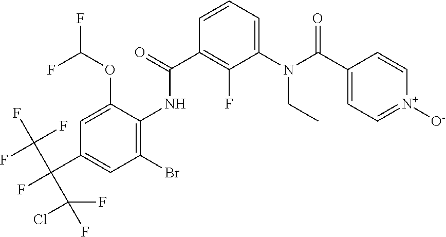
C1=C(OC(F)F)C(NC(C2=C(F)C(N(CC)C(=O)C3=CC=[N+]([O-])C=C3)=CC=C2)=O)=C(Br)C=C1C(F)(C(F)(F)F)C(F)(Cl)F
